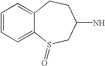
C1=CC=C2C(=C1)CCC(N)CS2=O
